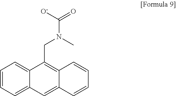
C1=CC=C2C(=C1)C(CN(C(=O)[O-])C)=C1C(=C2)C=CC=C1
